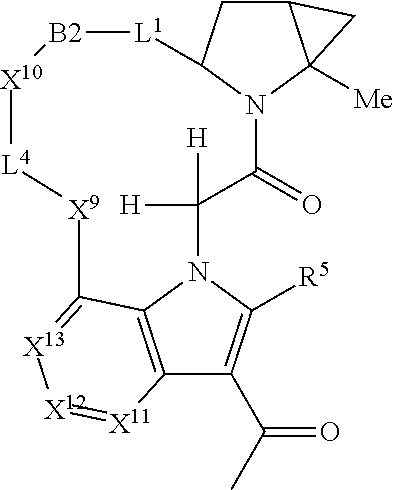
C12=C3N(C([R5])=C1C(C)=O)C([H])([H])C(=O)N1C(CC4C1([Me])C4)[L1][B2][X10][L4][X9]C3=[X13][X12]=[X11]2
